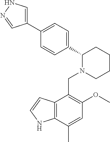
C1(C2=CNN=C2)=CC=C(C2N(CC3=C(OC)C=C(C)C4=C3C=CN4)CCCC2)C=C1
